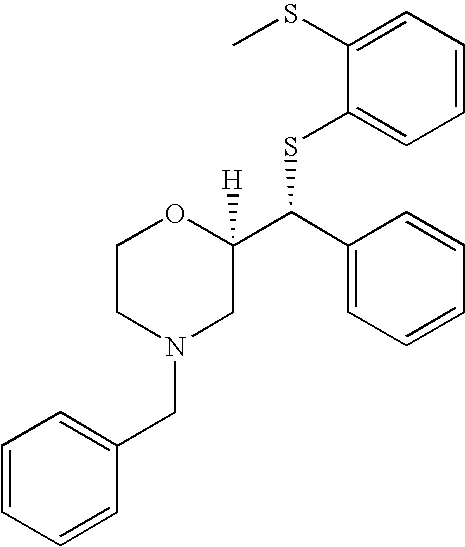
C1CN(CC2=CC=CC=C2)CC(C(C2=CC=CC=C2)SC2=CC=CC=C2SC)([H])O1
